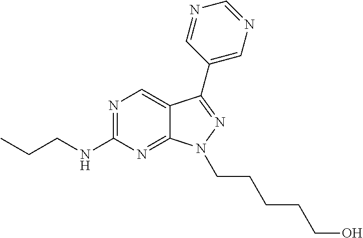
N1=C(NCCC)N=C2C(=C1)C(C1=CN=CN=C1)=NN2CCCCCO
